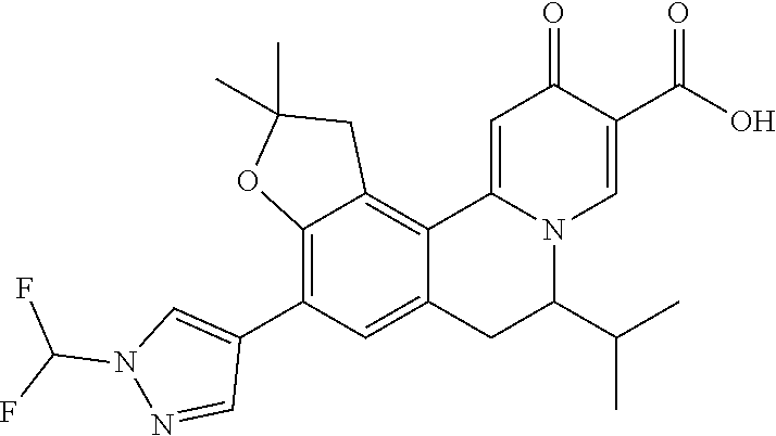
C12=C(C3=CN(C(F)F)N=C3)C=C3C(=C1CC(C)(C)O2)C1=CC(=O)C(C(O)=O)=CN1C(C(C)C)C3
